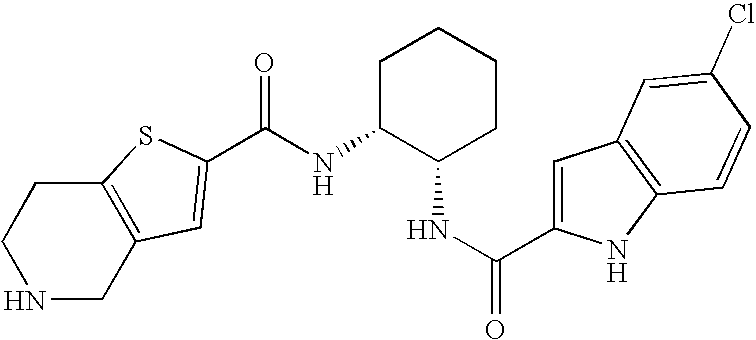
C12=C(CNCC1)C=C(C(NC1C(NC(C3=CC4=C(N3)C=CC(Cl)=C4)=O)CCCC1)=O)S2
